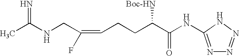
C(C(=CCCC(C(NC1=NN=NN1)=O)[Boc-HN])F)NC(C)=N
